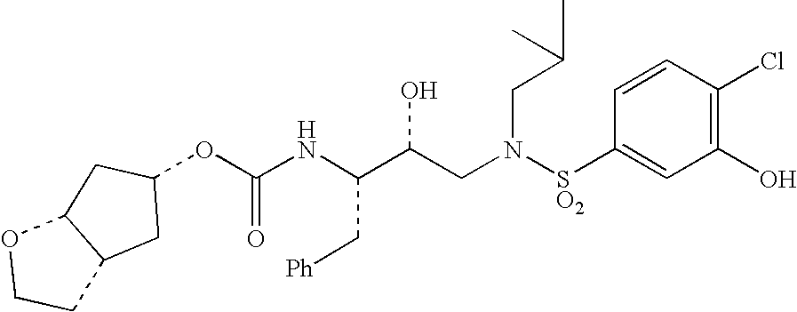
C(NC(C(CN([SO2]C1=CC(O)=C(Cl)C=C1)CC(C)C)O)C[Ph])(=O)OC1CC2C(C1)OCC2
